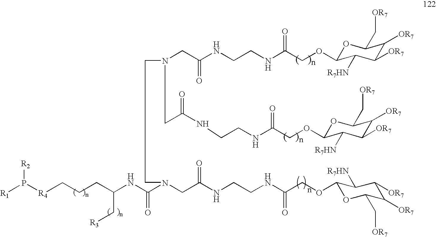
C(N(CC(=O)NCCNC(COC1OC(C[OR7])C([OR7])C([OR7])C1[R7HN])=O)CCN(CC(=O)NCCNC(=O)COC1OC(C[OR7])C([OR7])C([OR7])C1[R7HN])C(NC(CCC[R4]P([R1])[R2])C[R3])=O)C(NCCNC(COC1OC(C[OR7])C([OR7])C([OR7])C1[R7HN])=O)=O
